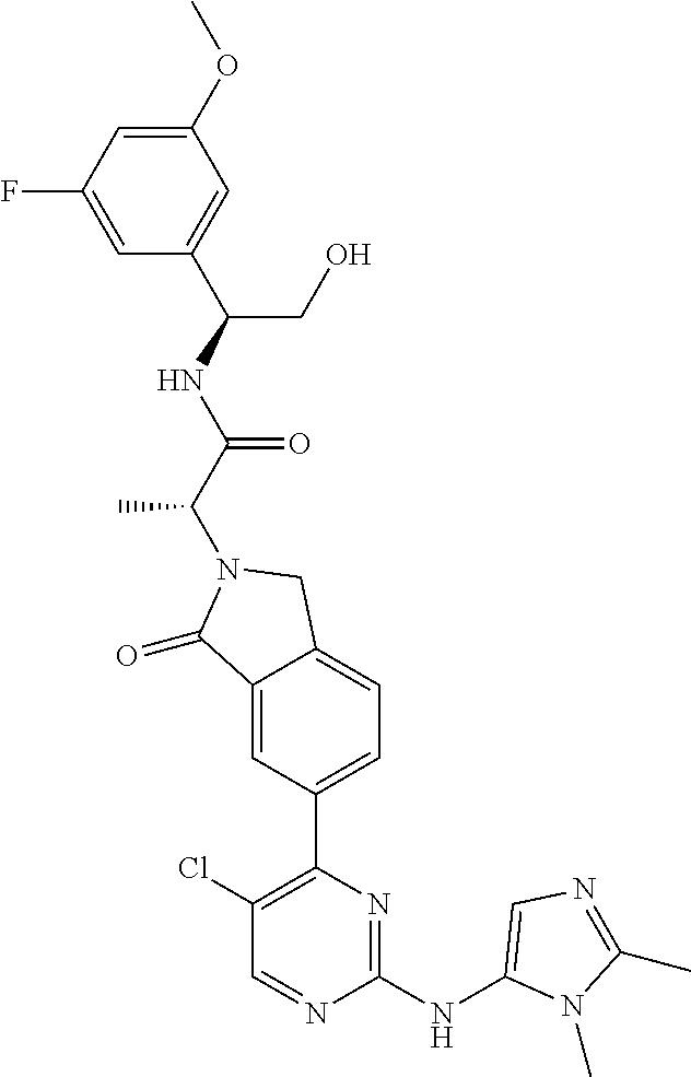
C1(=O)C2=CC(C3=C(Cl)C=NC(NC4=CN=C(C)N4C)=N3)=CC=C2CN1C(C(=O)NC(C1=CC(OC)=CC(F)=C1)CO)C
